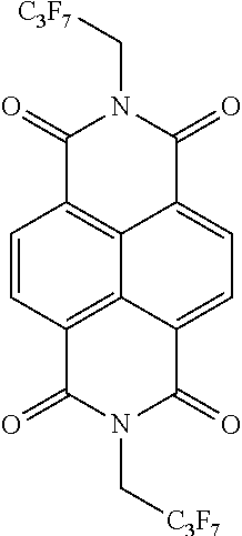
C1=CC2=C3C4=C1C(=O)N(C[C3F7])C(=O)C4=CC=C3C(=O)N(C[C3F7])C2=O
